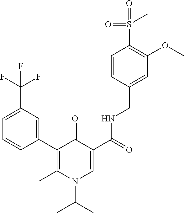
C1(C2=CC(C(F)(F)F)=CC=C2)=C(C)N(C(C)C)C=C(C(=O)NCC2=CC(OC)=C(S(=O)(=O)C)C=C2)C1=O
